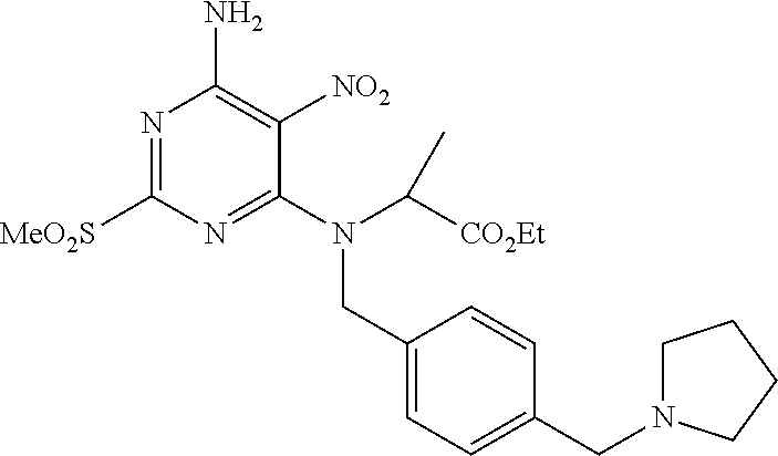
[MeO2S]C1=NC(N)=C([NO2])C(N(C([CO2Et])C)CC2=CC=C(CN3CCCC3)C=C2)=N1
